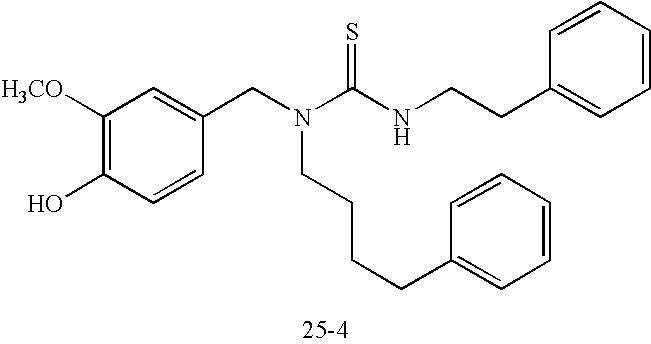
C1([H3CO])=C(O)C=CC(CN(C(NCCC2=CC=CC=C2)=S)CCCCC2=CC=CC=C2)=C1
